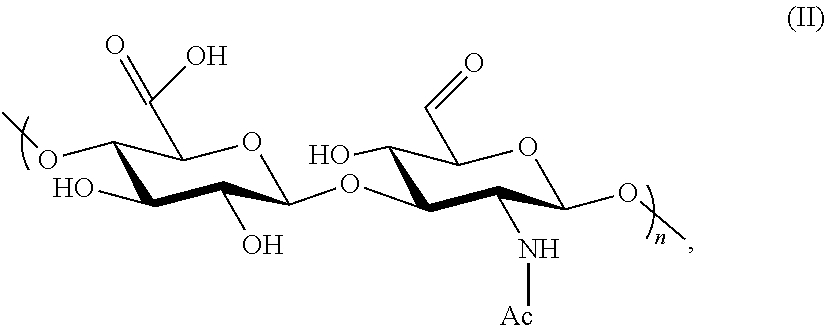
C1(OC)C(O)C(O)C(OC2C(O)C(C=O)OC(OC)C2N[Ac])OC1C(O)=O
